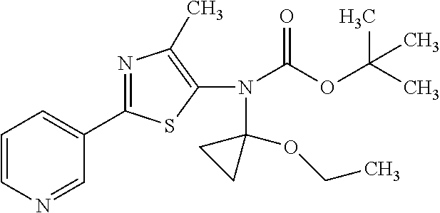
N(C(=O)OC(C)(C)C)(C1=C(C)N=C(C2=CC=CN=C2)S1)C1(OCC)CC1
